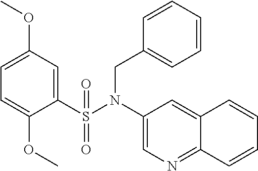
C1(S(N(C2=CN=C3C(=C2)C=CC=C3)CC2=CC=CC=C2)(=O)=O)=CC(OC)=CC=C1OC
